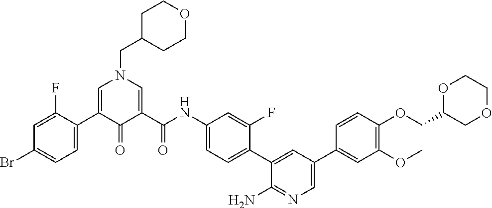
C1=C(C2=CC=C(Br)C=C2F)C(=O)C(C(NC2=CC=C(C3=CC(C4=CC(OC)=C(OCC5COCCO5)C=C4)=CN=C3N)C(F)=C2)=O)=CN1CC1CCOCC1
